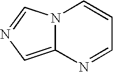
N12C(=CN=C1)N=CC=C2
